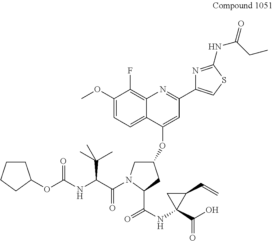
O(C(NC(C(=O)N1CC(OC2=CC(C3=CSC(NC(=O)CC)=N3)=NC3=C(F)C(OC)=CC=C23)CC1C(NC1(C(O)=O)C(C=C)C1)=O)C(C)(C)C)=O)C1CCCC1
